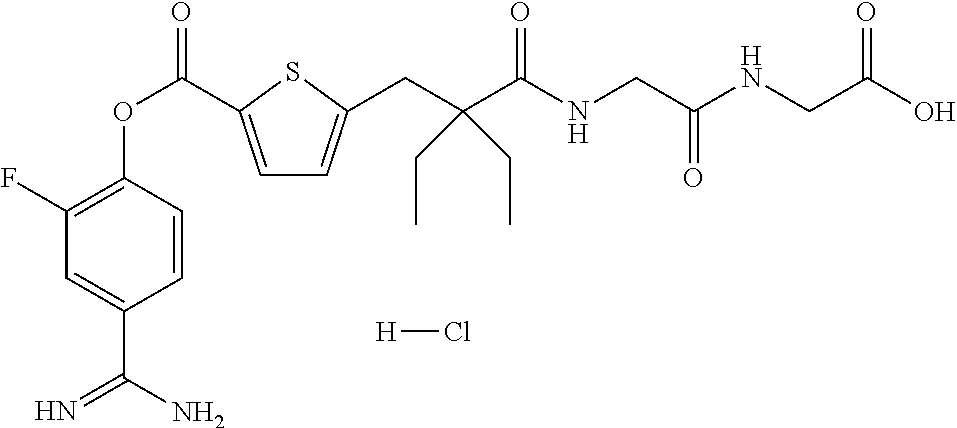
C1(F)=C(OC(=O)C2=CC=C(CC(C(=O)NCC(NCC(O)=O)=O)(CC)CC)S2)C=CC(C(N)=N)=C1.[H]Cl
